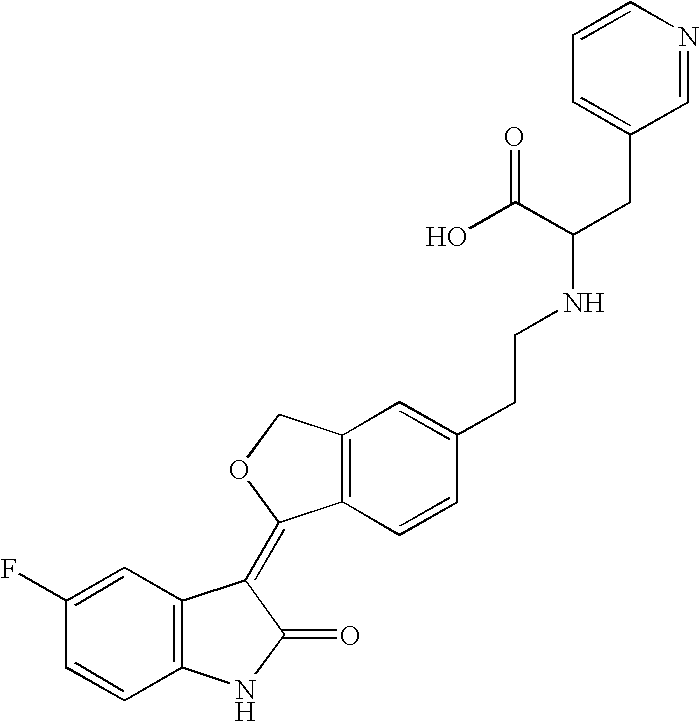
C1=C(F)C=CC2=C1C(=C1C3=C(CO1)C=C(CCNC(CC1=CC=CN=C1)C(O)=O)C=C3)C(=O)N2
